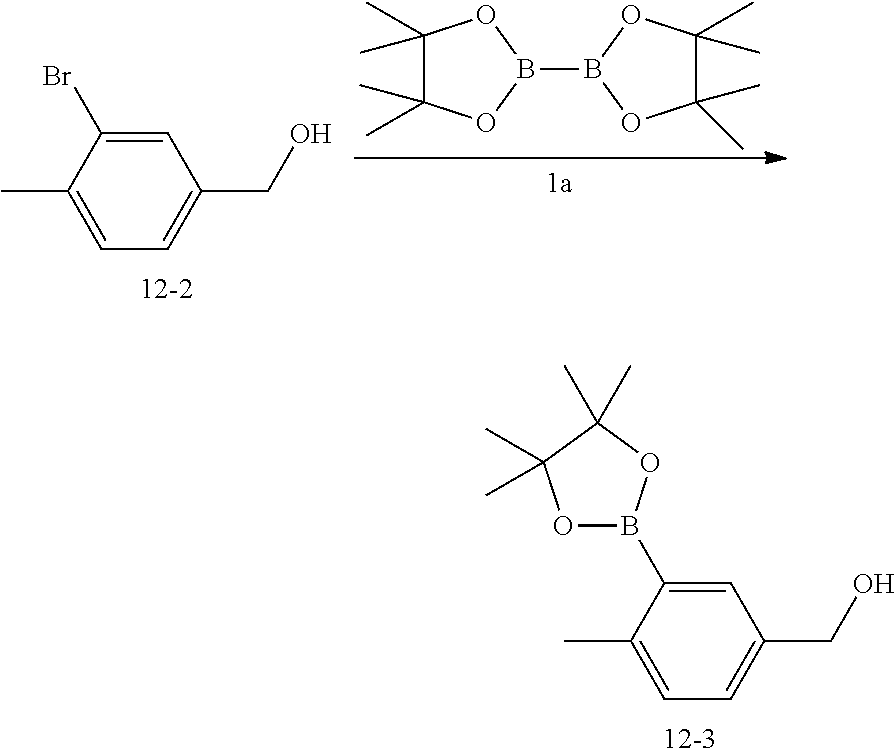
B1(B2OC(C)(C)C(C)(C)O2)OC(C)(C)C(C)(C)O1.C1=C(Br)C(C)=CC=C1CO.C1=C(B2OC(C)(C)C(C)(C)O2)C(C)=CC=C1CO
